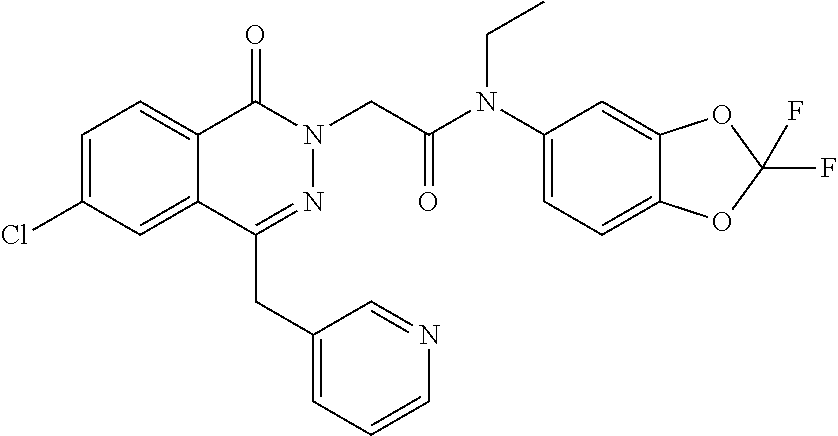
C1=C(Cl)C=C2C(=C1)C(=O)N(CC(=O)N(C1=CC=C3C(=C1)OC(F)(F)O3)CC)N=C2CC1=CC=CN=C1
